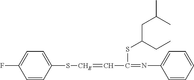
C1=CC(S[CHE]=CC(=NC2=CC=CC=C2)SC(CC(C)C)CC)=CC=C1F
